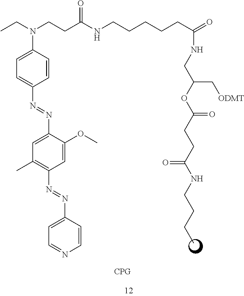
C1=CC(N(CC)CCC(NCCCCCC(=O)NCC(C[ODMT])OC(CCC(NCCCC)=O)=O)=O)=CC=C1N=NC1=CC(C)=C(N=NC2=CC=NC=C2)C=C1OC
